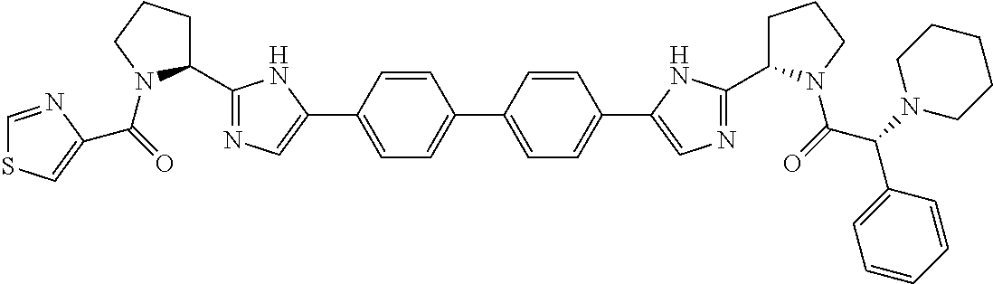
C(=O)(N1C(C2=NC=C(C3=CC=C(C4=CC=C(C5=CN=C(C6CCCN6C(C(C6=CC=CC=C6)N6CCCCC6)=O)N5)C=C4)C=C3)N2)CCC1)C1=CSC=N1
